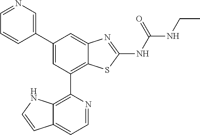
C1(C2=CN=CC=C2)=CC(C2=C3C(=CC=N2)C=CN3)=C2C(=C1)N=C(NC(=O)NCC)S2
